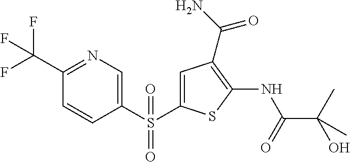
N1=C(C(F)(F)F)C=CC(S(C2=CC(C(N)=O)=C(NC(C(C)(O)C)=O)S2)(=O)=O)=C1
